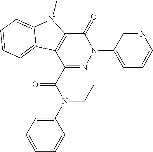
C1(C(N(C2=CC=CC=C2)CC)=O)=NN(C2=CC=CN=C2)C(=O)C2=C1C1=CC=CC=C1N2C
